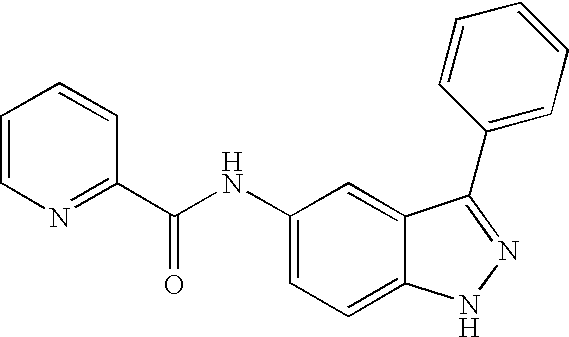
C1=CN=C(C(NC2=CC=C3C(=C2)C(C2=CC=CC=C2)=NN3)=O)C=C1
